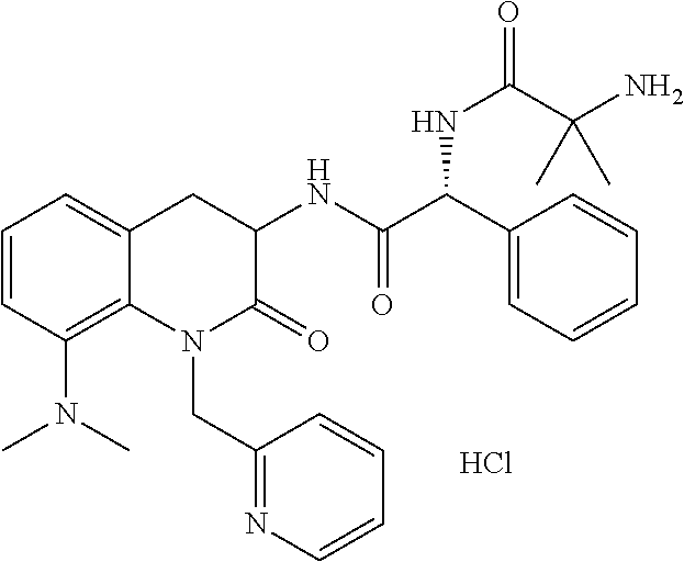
C1=CC(N(C)C)=C2C(=C1)CC(NC(C(C1=CC=CC=C1)NC(C(N)(C)C)=O)=O)C(=O)N2CC1=NC=CC=C1.Cl
